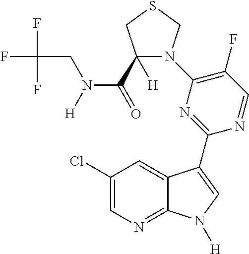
C1(F)=C(N2C(C(N(CC(F)(F)F)[H])=O)([H])CSC2)N=C(C2=CN([H])C3=NC=C(Cl)C=C32)N=C1
